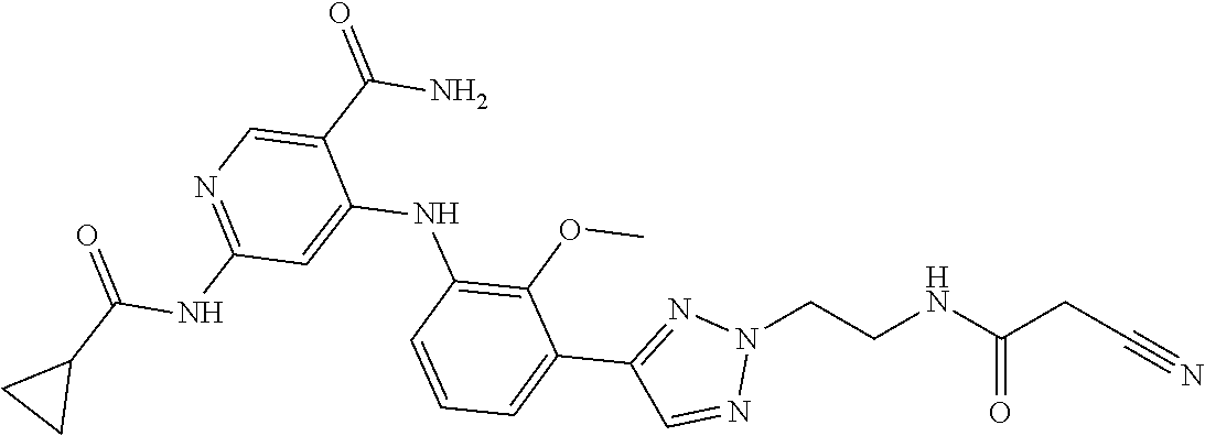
C(C(NCCN1N=C(C2=CC=CC(NC3=CC(NC(=O)C4CC4)=NC=C3C(N)=O)=C2OC)C=N1)=O)C#N
